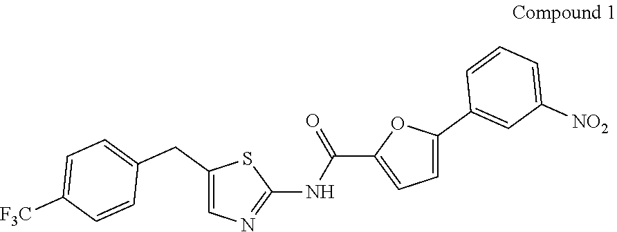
C1(CC2=CC=C([F3C])C=C2)=CN=C(NC(C2=CC=C(C3=CC([NO2])=CC=C3)O2)=O)S1
